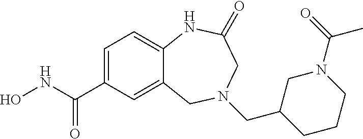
C12=CC(C(NO)=O)=CC=C1NC(=O)CN(CC1CCCN(C(C)=O)C1)C2
